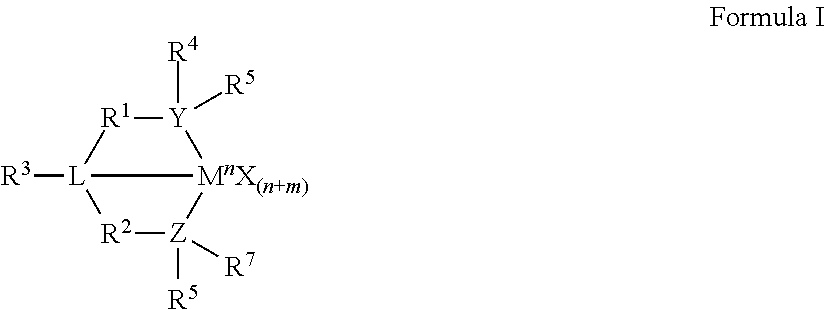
[R2]1[Z]([R7])([R5])[MnX(n+m)]2[Y]([R4])([R5])[R1][L]12[R3]
